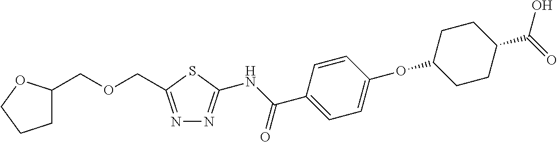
O(C1CCC(C(=O)O)CC1)C1=CC=C(C(NC2=NN=C(COCC3CCCO3)S2)=O)C=C1
